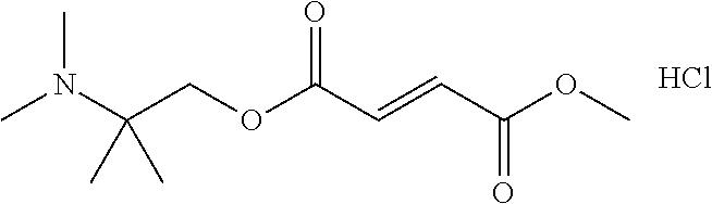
CN(C(COC(C=CC(=O)OC)=O)(C)C)C.Cl
